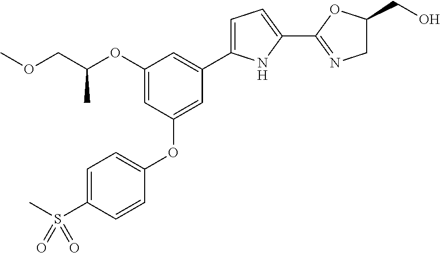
C1(OC(COC)C)=CC(OC2=CC=C(S(C)(=O)=O)C=C2)=CC(C2=CC=C(C3=NCC(CO)O3)N2)=C1
